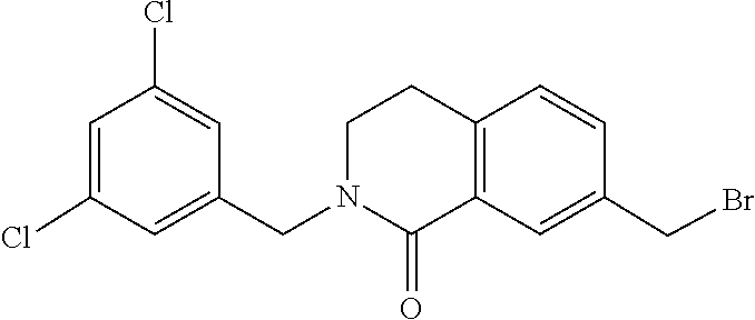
C1=CC(CBr)=CC2=C1CCN(CC1=CC(Cl)=CC(Cl)=C1)C2=O
